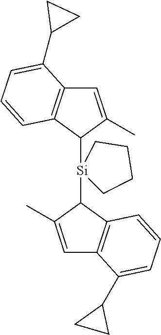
C1=C(C)C([Si]2(C3C4=C(C=C3C)C(C3CC3)=CC=C4)CCCC2)C2=C1C(C1CC1)=CC=C2
